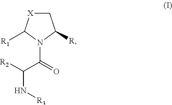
N1(C(=O)C([R2])N[R3])C([R])C[X]C1[R1]
